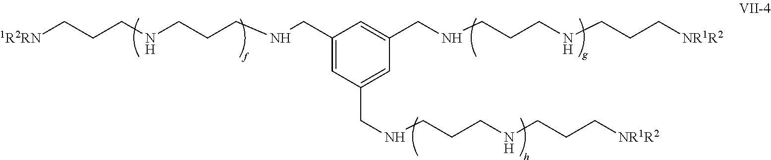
C1(CNCCCNCCC[1R2RN])=CC(CNCCCNCCC[NR1R2])=CC(CNCCCNCCC[NR1R2])=C1
